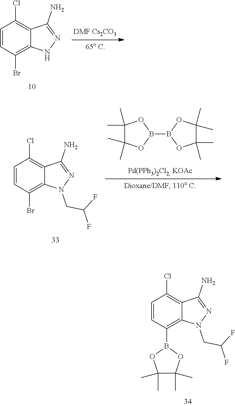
C1=CC(Br)=C2C(=C1Cl)C(N)=NN2.C1=CC(Br)=C2C(=C1Cl)C(N)=NN2CC(F)F.C1(C)(C)C(C)(C)OB(B2OC(C)(C)C(C)(C)O2)O1.C1=CC(B2OC(C)(C)C(C)(C)O2)=C2C(=C1Cl)C(N)=NN2CC(F)F
